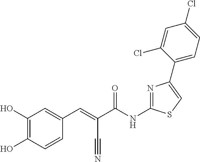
C1(O)=C(O)C=CC(C=C(C(NC2=NC(C3=CC=C(Cl)C=C3Cl)=CS2)=O)C#N)=C1
